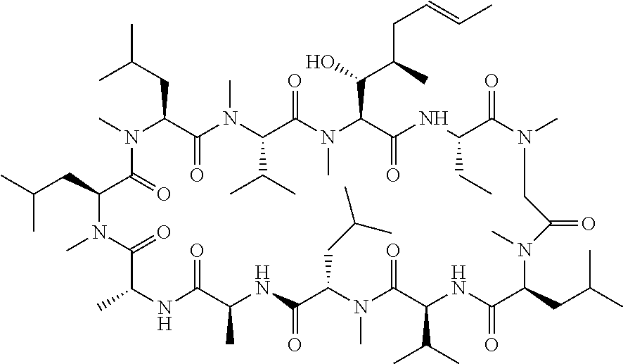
CC(CC1C(=O)N(C)C(CC(C)C)C(=O)N(C)C(C(C)C)C(=O)N(C)C(C(O)C(C)CC=CC)C(=O)NC(CC)C(=O)N(C)CC(=O)N(C)C(CC(C)C)C(=O)NC(C(C)C)C(=O)N(C)C(CC(C)C)C(=O)NC(C)C(=O)NC(C)C(=O)N1C)C
